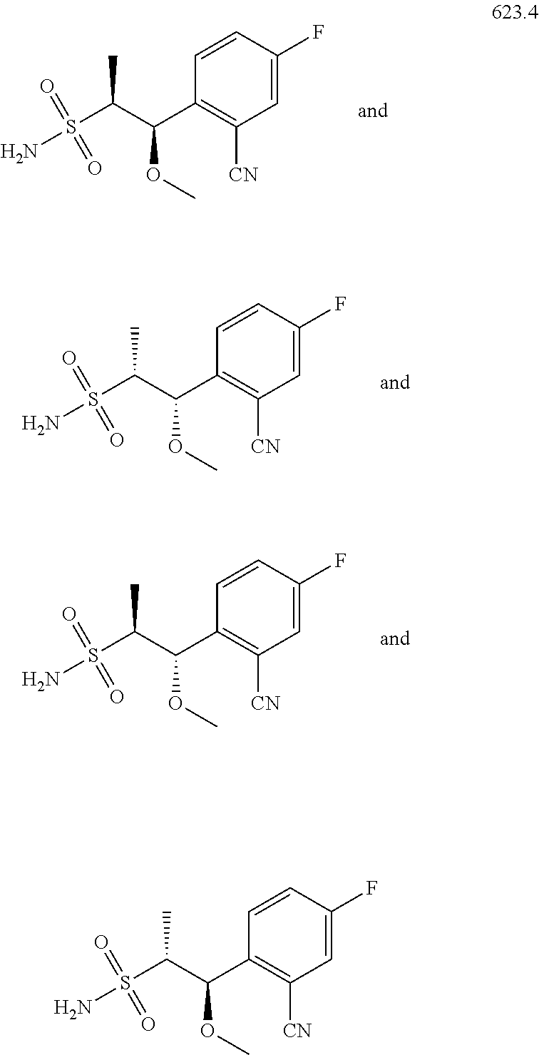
NS(C(C(OC)C1=C([CN])C=C(F)C=C1)C)(=O)=O.NS(C(C(OC)C1=C([CN])C=C(F)C=C1)C)(=O)=O.NS(C(C(OC)C1=C([CN])C=C(F)C=C1)C)(=O)=O.NS(C(C(OC)C1=C([CN])C=C(F)C=C1)C)(=O)=O
